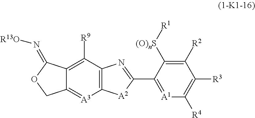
C12=C(C([R9])=C3C(=[A3]1)COC3=N[R13O])N=C(C1=[A1]C([R4])=C([R3])C([R2])=C1[(O)nS][R1])[A2]2
